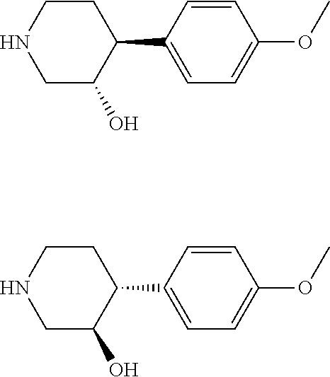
C1CNCC(O)C1C1=CC=C(OC)C=C1.C1CNCC(O)C1C1=CC=C(OC)C=C1
